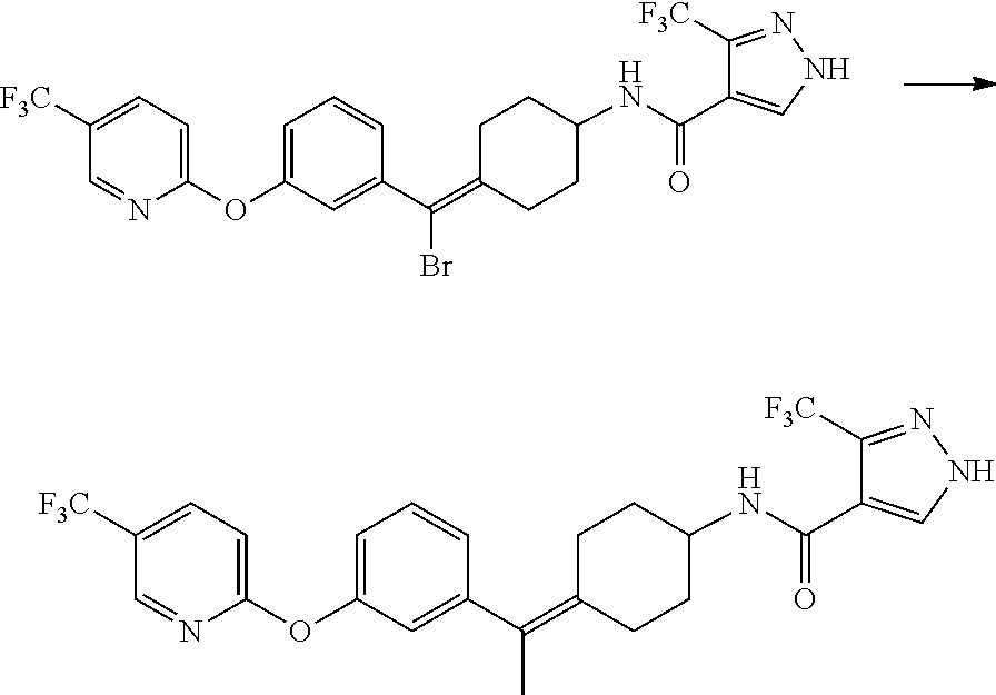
C1=C([F3C])C=NC(OC2=CC=CC(C(=C3CCC(NC(C4=CNN=C4[F3C])=O)CC3)Br)=C2)=C1.C1=C([F3C])C=NC(OC2=CC=CC(C(=C3CCC(NC(C4=CNN=C4[F3C])=O)CC3)C)=C2)=C1
